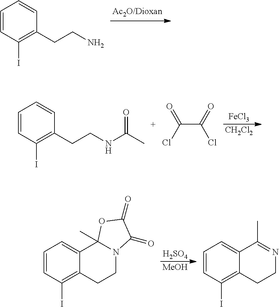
C1=CC(I)=C(CCN)C=C1.C1=CC(I)=C(CCNC(C)=O)C=C1.C(C(=O)Cl)(Cl)=O.[FeCl3].[CH2Cl2].C12=CC=CC(I)=C1CCN1C2(C)OC(=O)C1=O.C12=CC=CC(I)=C1CCN=C2C.[H2SO4].[MeOH]
